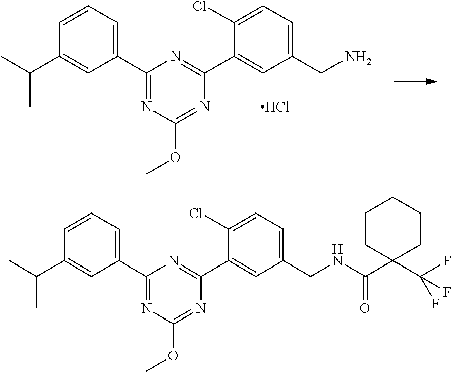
C1(C2=CC=CC(C(C)C)=C2)=NC(OC)=NC(C2=CC(CN)=CC=C2Cl)=N1.Cl.C1(C2=CC=CC(C(C)C)=C2)=NC(OC)=NC(C2=CC(CNC(C3(C(F)(F)F)CCCCC3)=O)=CC=C2Cl)=N1
